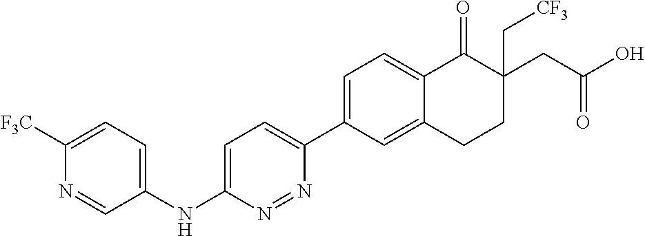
C1=C(C2=CC=C(NC3=CC=C([F3C])N=C3)N=N2)C=C2C(=C1)C(=O)C(CC(O)=O)(C[CF3])CC2
